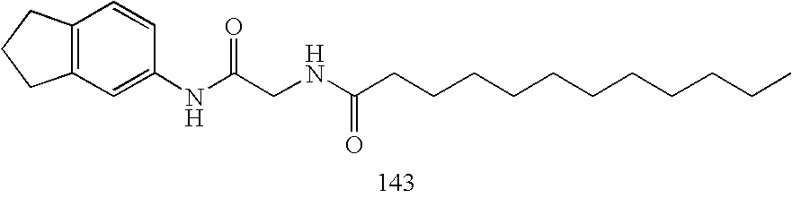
C1(NC(CNC(CCCCCCCCCCC)=O)=O)=CC2=C(C=C1)CCC2
